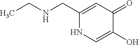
C1(CNCC)=CC(=O)C(O)=CN1
